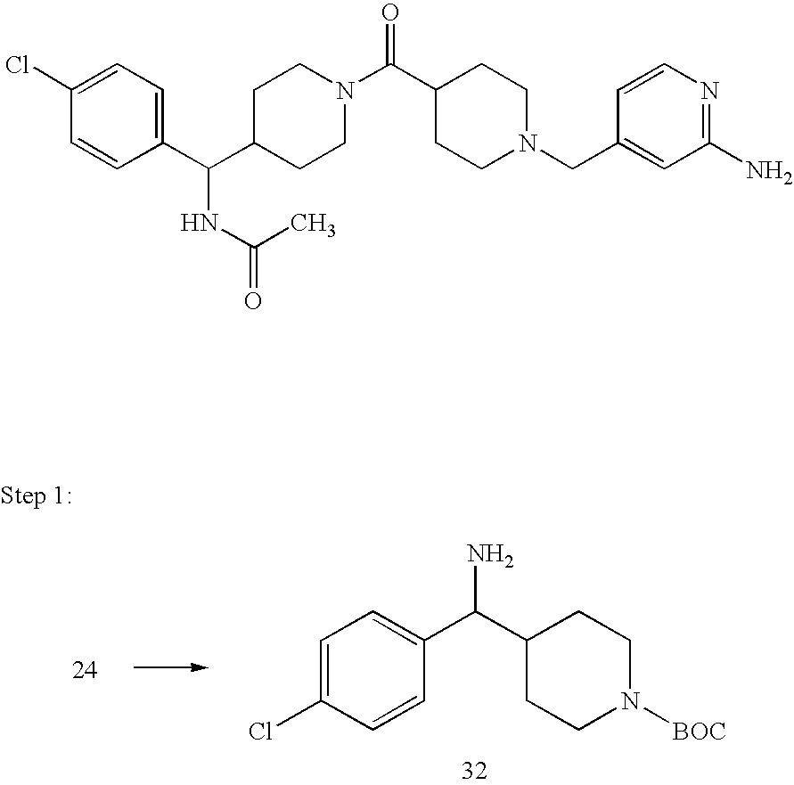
C1(C(C2=CC=C(Cl)C=C2)N)CCN([BOC])CC1.C1C(C(C2=CC=C(Cl)C=C2)NC(C)=O)CCN(C(C2CCN(CC3=CC(N)=NC=C3)CC2)=O)C1
